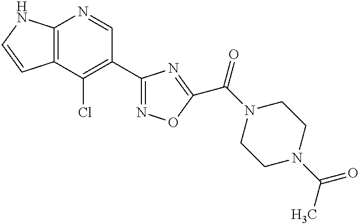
C12=C(C(Cl)=C(C3=NOC(C(N4CCN(C(C)=O)CC4)=O)=N3)C=N1)C=CN2
